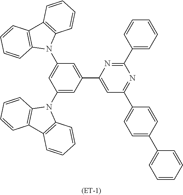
C1(C2=CC(C3=CC=C(C4=CC=CC=C4)C=C3)=NC(C3=CC=CC=C3)=N2)=CC(N2C3=C(C4=C2C=CC=C4)C=CC=C3)=CC(N2C3=C(C4=C2C=CC=C4)C=CC=C3)=C1
